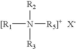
[[R1]N([R3])([R2])[R5]+]
